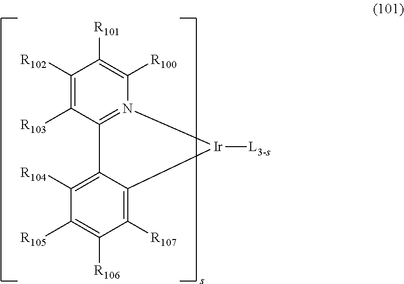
C1([R102])=C([R103])C2=N(C([R100])=C1[R101])[Ir]([L3-s])C1=C([R107])C([R106])=C([R105])C([R104])=C21
